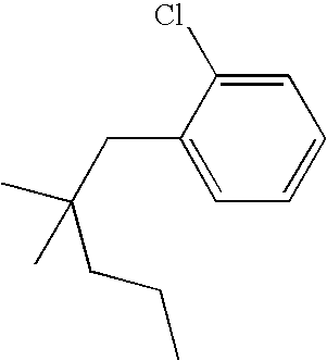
C1(CC(C)(C)CCC)=CC=CC=C1Cl
